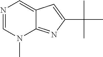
C12=NC(C(C)(C)C)=CC1=CN=CN2C
